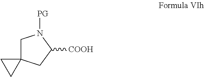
C1C2(CC([COOH])N1[PG])CC2
